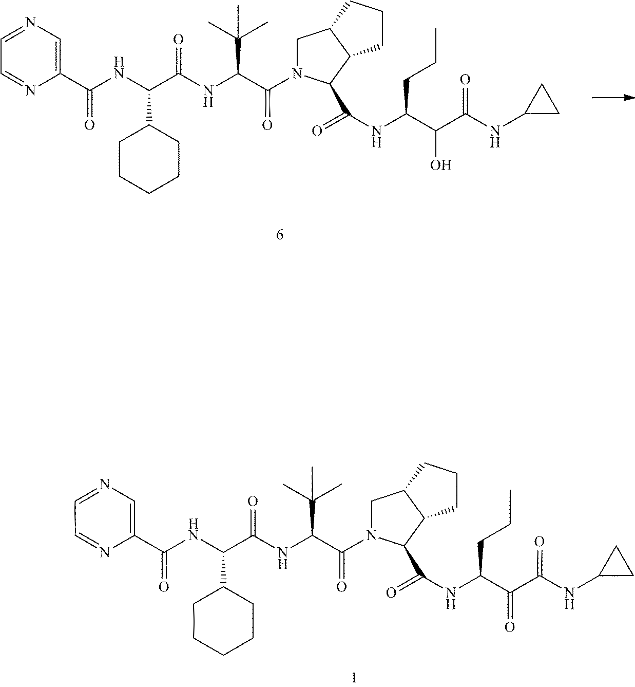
C1(C(NC(C(NC(C(N2CC3C(C2C(=O)NC(C(C(NC2CC2)=O)O)CCC)CCC3)=O)C(C)(C)C)=O)C2CCCCC2)=O)=CN=CC=N1.C1(C(NC(C(NC(C(N2CC3C(C2C(=O)NC(C(C(NC2CC2)=O)=O)CCC)CCC3)=O)C(C)(C)C)=O)C2CCCCC2)=O)=CN=CC=N1
